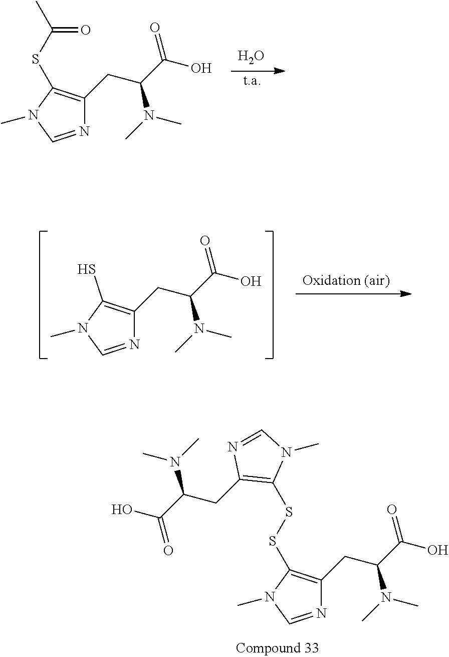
O.C(C(C(O)=O)N(C)C)C1=C(SC(C)=O)N(C)C=N1.C(C(C(O)=O)N(C)C)C1=C(S)N(C)C=N1.C(C(C(O)=O)N(C)C)C1=C(SSC2=C(CC(C(O)=O)N(C)C)N=CN2C)N(C)C=N1
